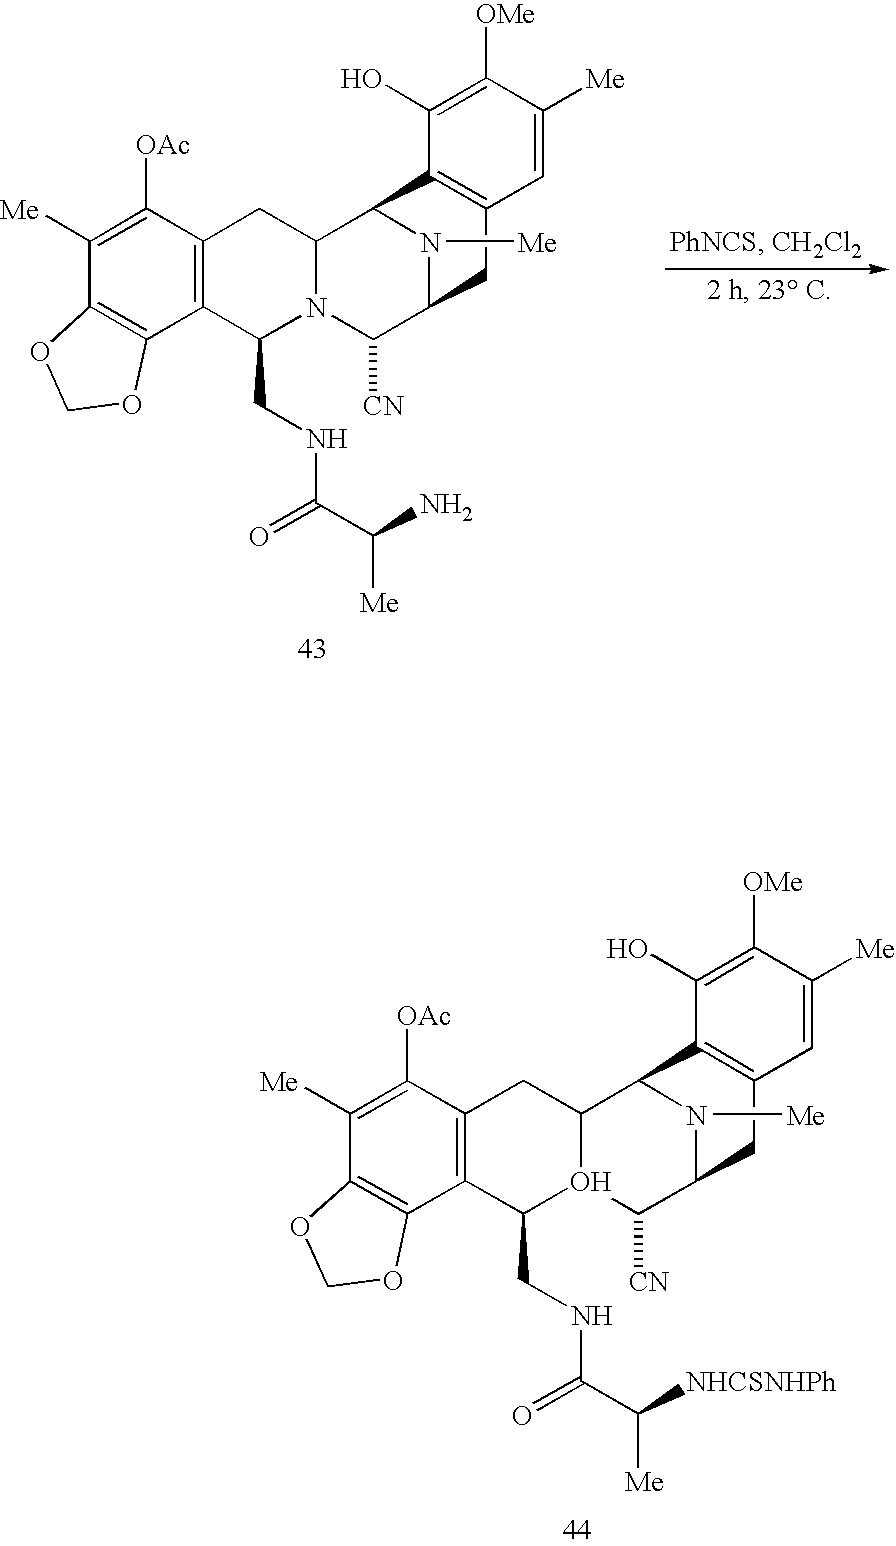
C1([Me])=C([OAc])C2=C(C3=C1OCO3)C(CNC(C(N)[Me])=O)N1C(C2)C2N([Me])C(C1[CN])CC1=C2C(O)=C([OMe])C([Me])=C1.C1([Me])=C([OAc])C2=C(C3=C1OCO3)C(CNC(C([Me])[NHCSNHPh])=O)O1C(C2)C2N([Me])C(C1[CN])CC1=C2C(O)=C([OMe])C([Me])=C1
